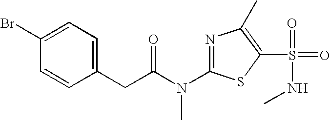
BrC1=CC=C(CC(N(C2=NC(C)=C(S(=O)(=O)NC)S2)C)=O)C=C1
